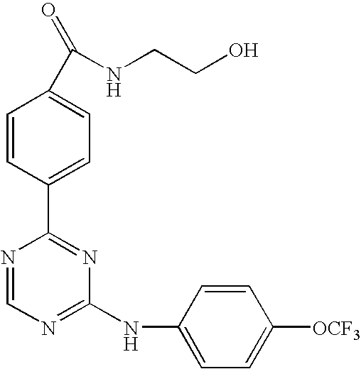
C1=CC(C2=NC(NC3=CC=C([OCF3])C=C3)=NC=N2)=CC=C1C(=O)NCCO
